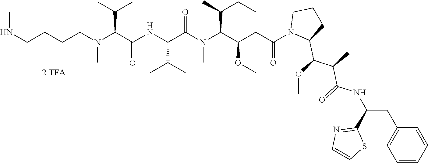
C(CCN(C)C(C(=O)NC(C(C)C)C(N(C)C(C(OC)CC(=O)N1C(C(OC)C(C)C(=O)NC(CC2=CC=CC=C2)C2=NC=CS2)CCC1)C(C)CC)=O)C(C)C)CNC
